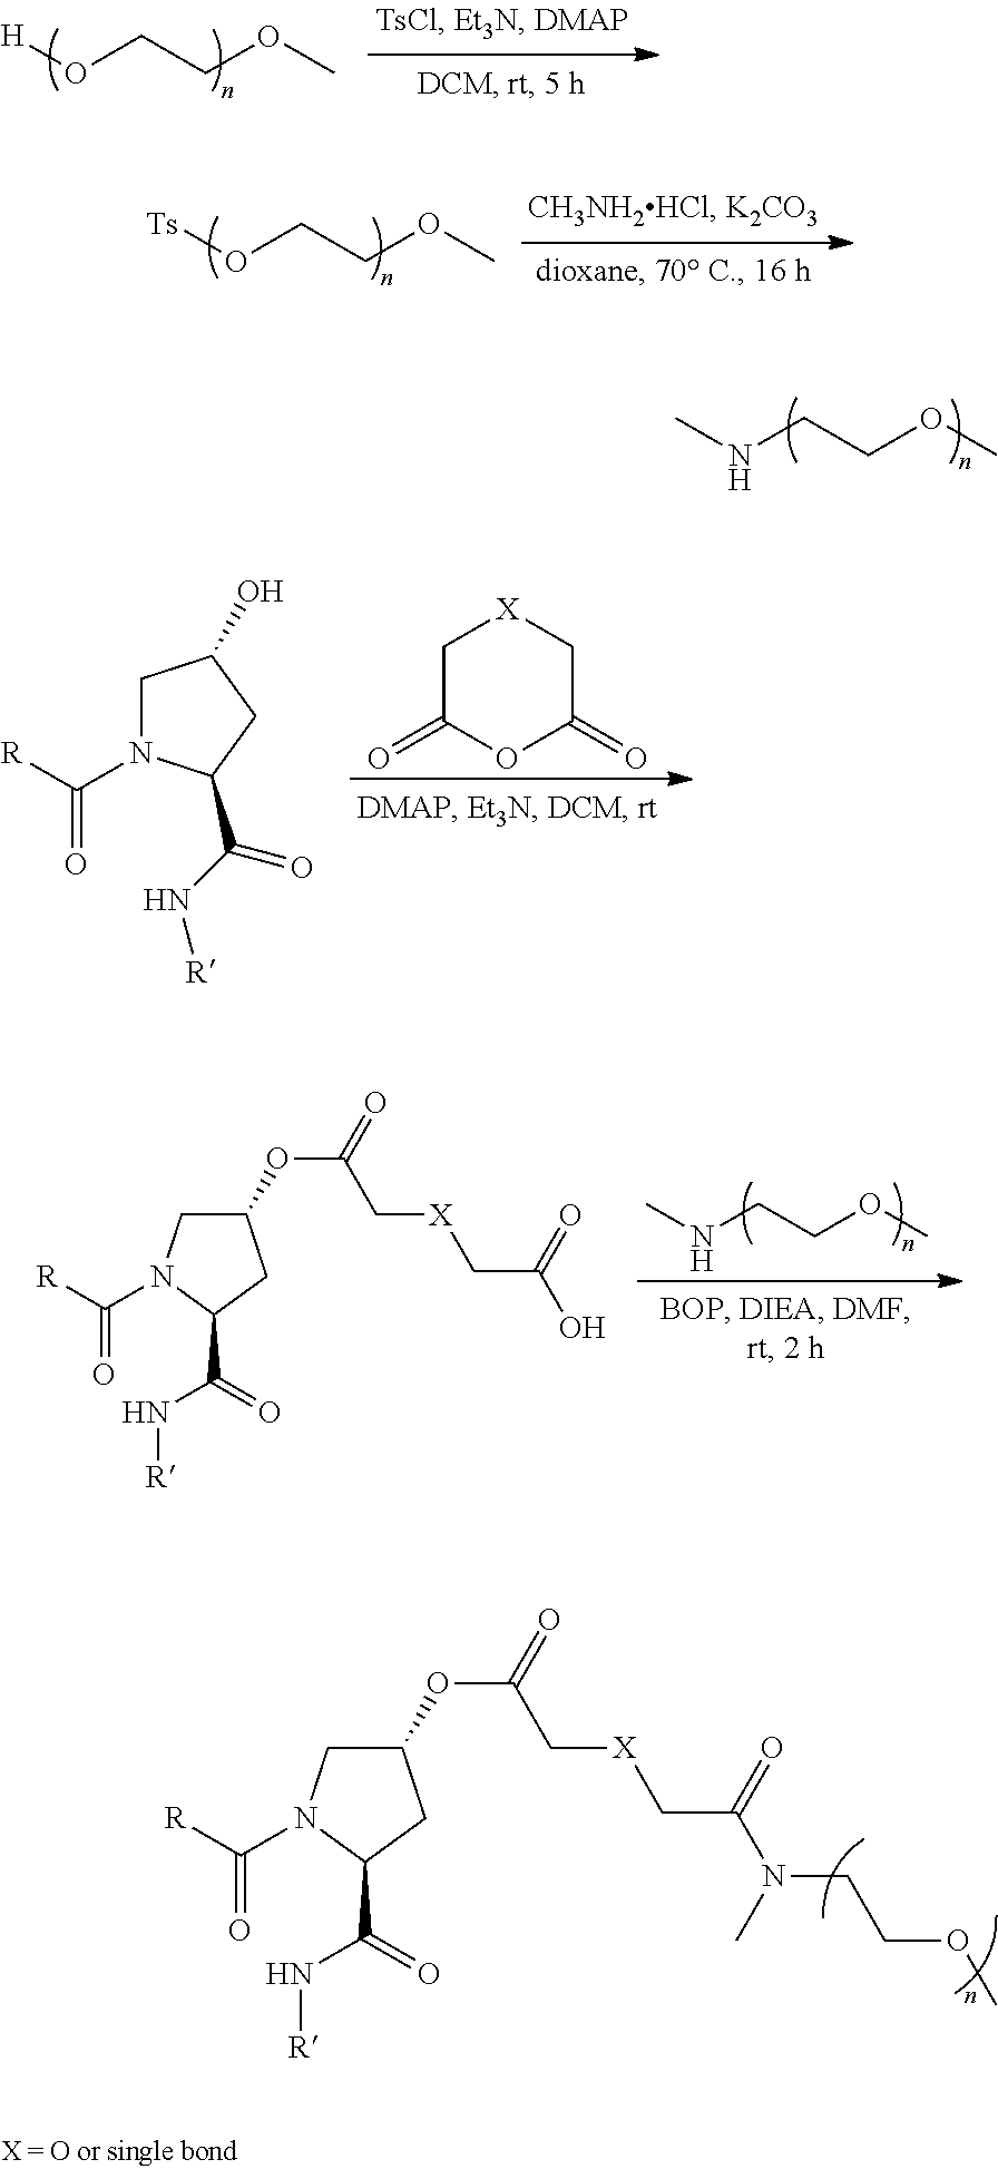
C(C1CC(OC(=O)C[X]CC(N(C)CCOC)=O)CN1C([R])=O)(=O)N[R].[H]OCCOC.[Ts]OCCOC.CNCCOC.C1N(C([R])=O)C(C(N[R])=O)CC1O.C1C(=O)OC(=O)C[X]1.CNCCOC.C(C1CC(OC(=O)C[X]CC(O)=O)CN1C([R])=O)(=O)N[R]
